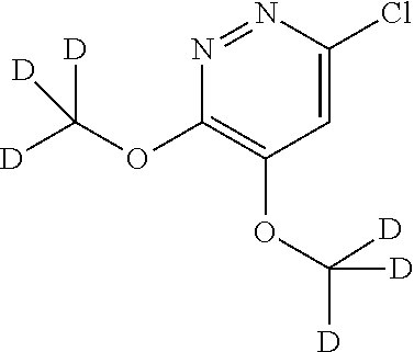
ClC1=CC(OC([D])([D])[D])=C(OC([D])([D])[D])N=N1
